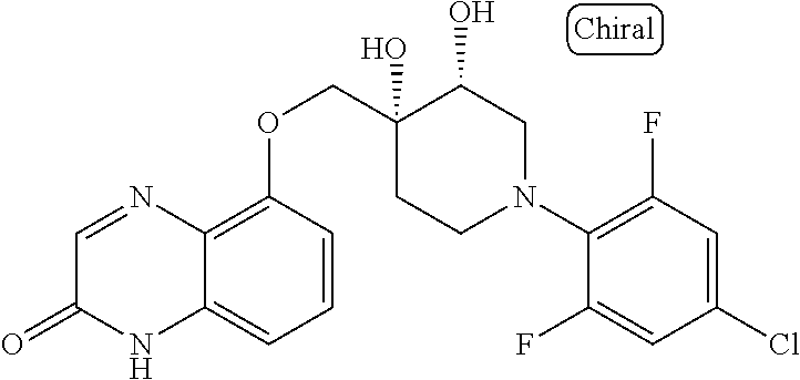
C1(N2CC(O)C(O)(COC3=C4C(=CC=C3)NC(=O)C=N4)CC2)=C(F)C=C(Cl)C=C1F
